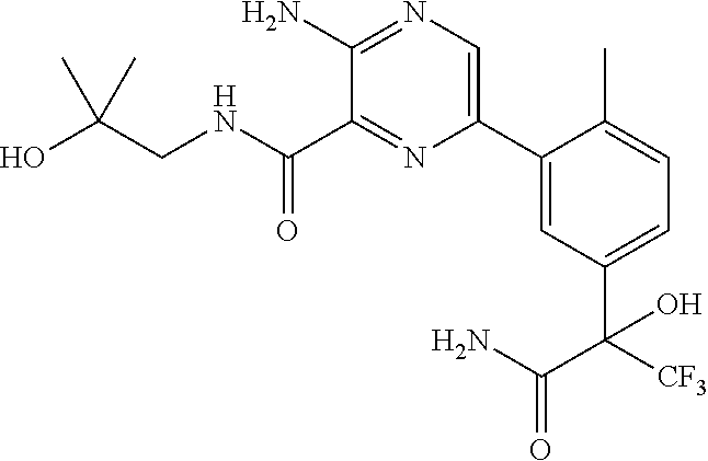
C1(C(NCC(O)(C)C)=O)=NC(C2=CC(C([CF3])(C(N)=O)O)=CC=C2C)=CN=C1N
